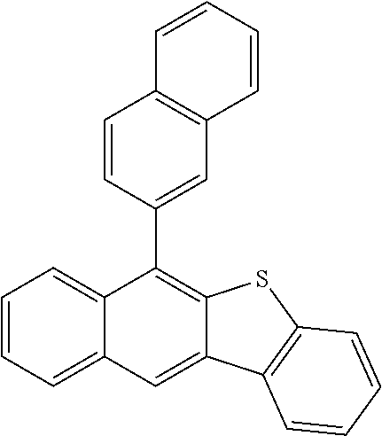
C1=CC=C2C(=C1)C(C1=CC3=C(C=C1)C=CC=C3)=C1C(=C2)C2=C(S1)C=CC=C2
